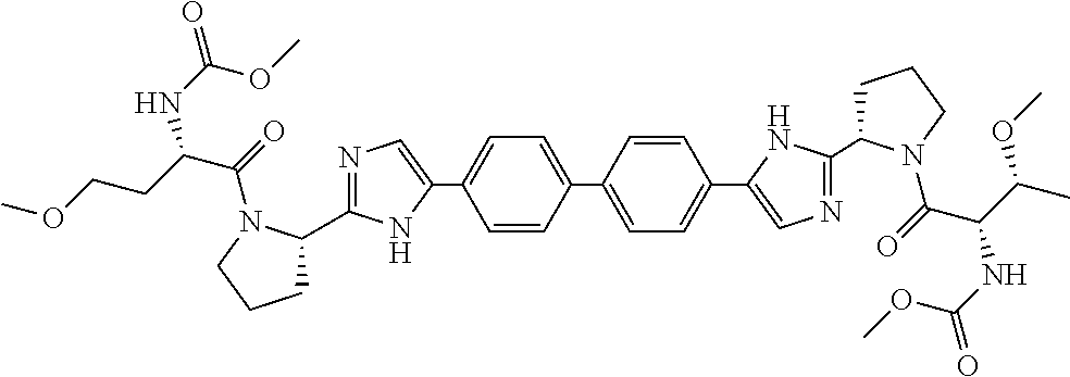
C1=CC(C2=CC=C(C3=CN=C(C4CCCN4C(=O)C(CCOC)NC(OC)=O)N3)C=C2)=CC=C1C1=CN=C(C2CCCN2C(=O)C(NC(OC)=O)C(OC)C)N1
